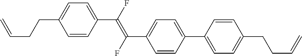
C1=CC(C(=C(C2=CC=C(C3=CC=C(CCC=C)C=C3)C=C2)F)F)=CC=C1CCC=C
